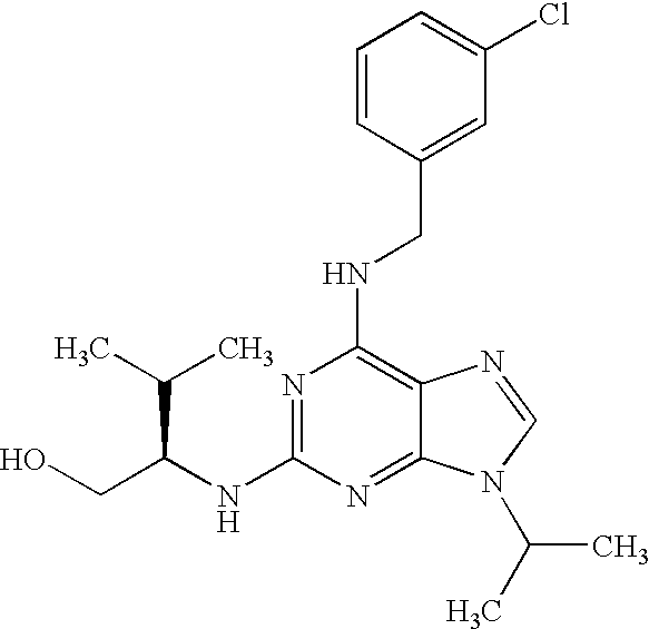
N1=C(NC(CO)C(C)C)N=C2C(=C1NCC1=CC(Cl)=CC=C1)N=CN2C(C)C
